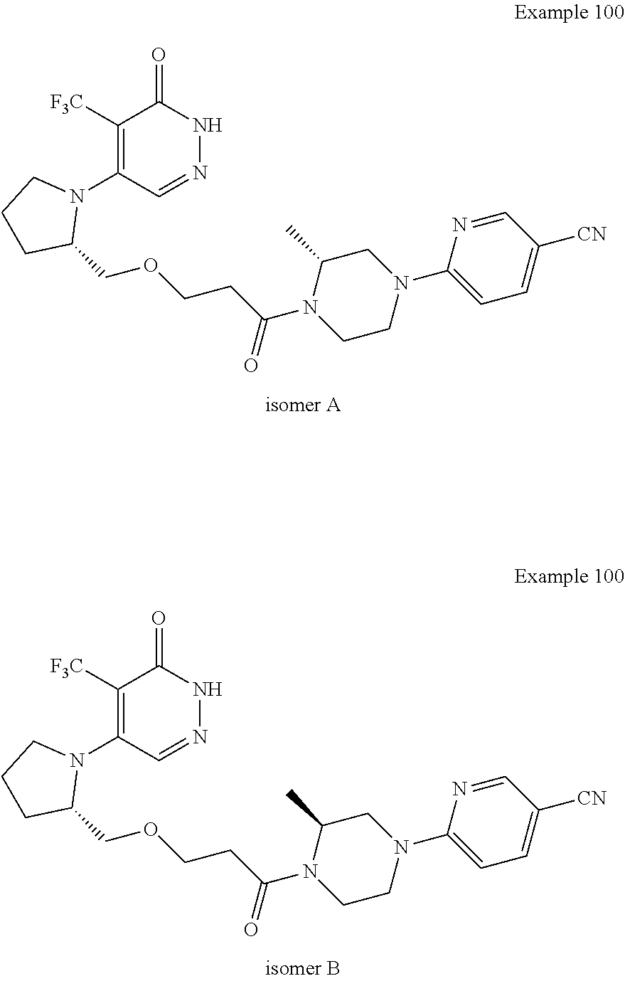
C1([F3C])=C(N2CCCC2COCCC(=O)N2CCN(C3=CC=C([CN])C=N3)CC2C)C=NNC1=O.C1([F3C])=C(N2CCCC2COCCC(=O)N2CCN(C3=CC=C([CN])C=N3)CC2C)C=NNC1=O
